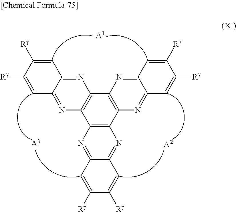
C1=C([Rg])C([Rg])=CC2=NC3=C(N=C12)C1=C(C2=C3N=C3C(=N2)C=C([Rg])C([Rg])=C3)N=C2C(=N1)C=C([Rg])C([Rg])=C2.[A3].[A2].[A1]
